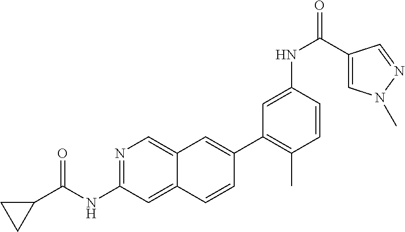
N1=C(NC(C2CC2)=O)C=C2C(=C1)C=C(C1=C(C)C=CC(NC(C3=CN(C)N=C3)=O)=C1)C=C2
